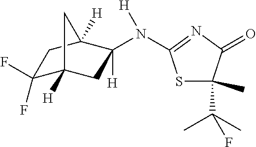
C1(F)(F)C2([H])CC(N(C3=NC(=O)C(C(C)(C)F)(C)S3)[H])([H])C([H])(C1)C2
